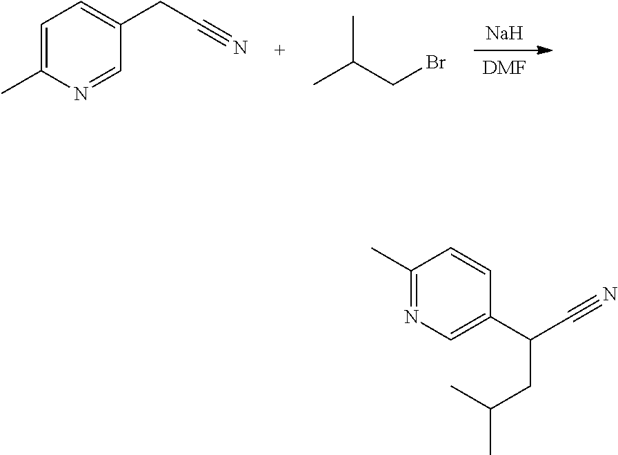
[DMF].[Na].C1=C(C)N=CC(CC#N)=C1.CC(CBr)C.N1=C(C)C=CC(C(C#N)CC(C)C)=C1
